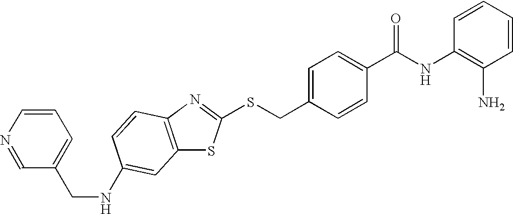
S(CC1=CC=C(C(NC2=C(N)C=CC=C2)=O)C=C1)C1=NC2=C(S1)C=C(NCC1=CC=CN=C1)C=C2
